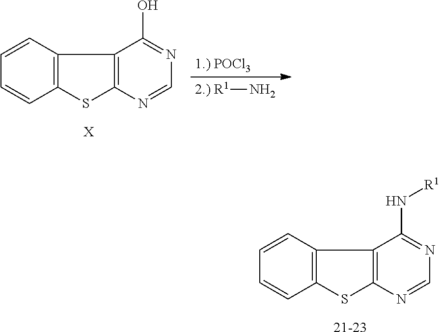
C1=CC2=C(C=C1)SC1=C2C(N[R1])=NC=N1.[21-23].C1=CC2=C(C=C1)SC1=C2C(O)=NC=N1.[X].[R1]N
